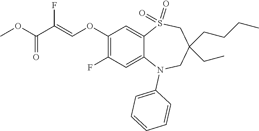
C1=CC=C(N2C3=CC(F)=C(OC=C(C(=O)OC)F)C=C3S(=O)(=O)CC(CCCC)(CC)C2)C=C1
